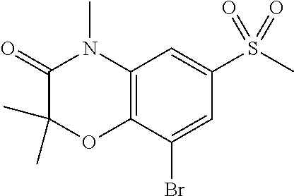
C1(=O)C(C)(C)OC2=C(N1C)C=C(S(C)(=O)=O)C=C2Br
